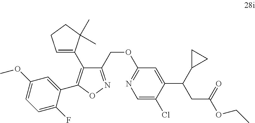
C1=C(F)C(C2=C(C3=CCCC3(C)C)C(COC3=NC=C(Cl)C(C(C4CC4)CC(OCC)=O)=C3)=NO2)=CC(OC)=C1
